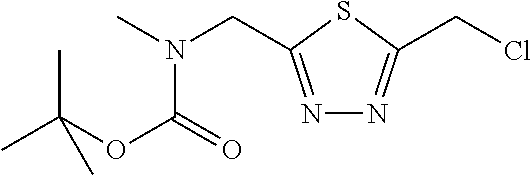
CN(CC1=NN=C(CCl)S1)C(=O)OC(C)(C)C
